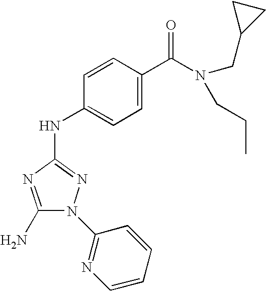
C1(N)=NC(NC2=CC=C(C(N(CC3CC3)CCC)=O)C=C2)=NN1C1=NC=CC=C1
